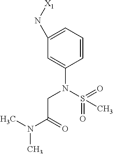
C1=C(N[X1])C=C(N(S(=O)(=O)C)CC(N(C)C)=O)C=C1
